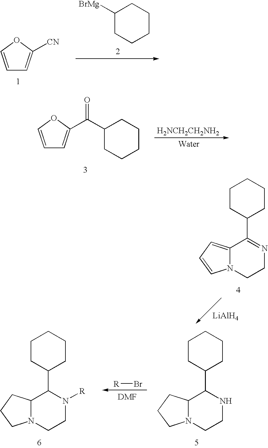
C1=COC([CN])=C1.C1([BrMg])CCCCC1.C1=COC(C(C2CCCCC2)=O)=C1.[H2NCH2CH2NH2].C1(C2=NCCN3C2=CC=C3)CCCCC1.[LiAlH4].C1(C2C3N(CCN2[R])CCC3)CCCCC1.[R]Br.C1(C2C3N(CCN2)CCC3)CCCCC1
